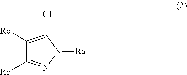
C1([Rc])=C(O)N([Ra])N=C1[Rb]
